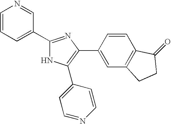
C1=CC=C(C2=NC(C3=CC4=C(C=C3)C(=O)CC4)=C(C3=CC=NC=C3)N2)C=N1
